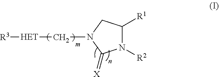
N1([R2])C([R1])CN(C[HET][R3])C1=[X]
